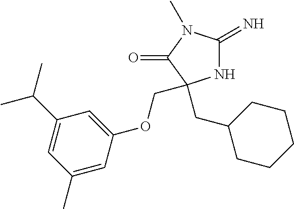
N1C(=N)N(C)C(=O)C1(CC1CCCCC1)COC1=CC(C(C)C)=CC(C)=C1
